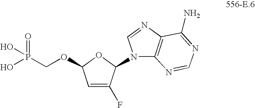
C1=C(F)C(N2C3=C(N=C2)C(N)=NC=N3)OC1OCP(O)(=O)O
